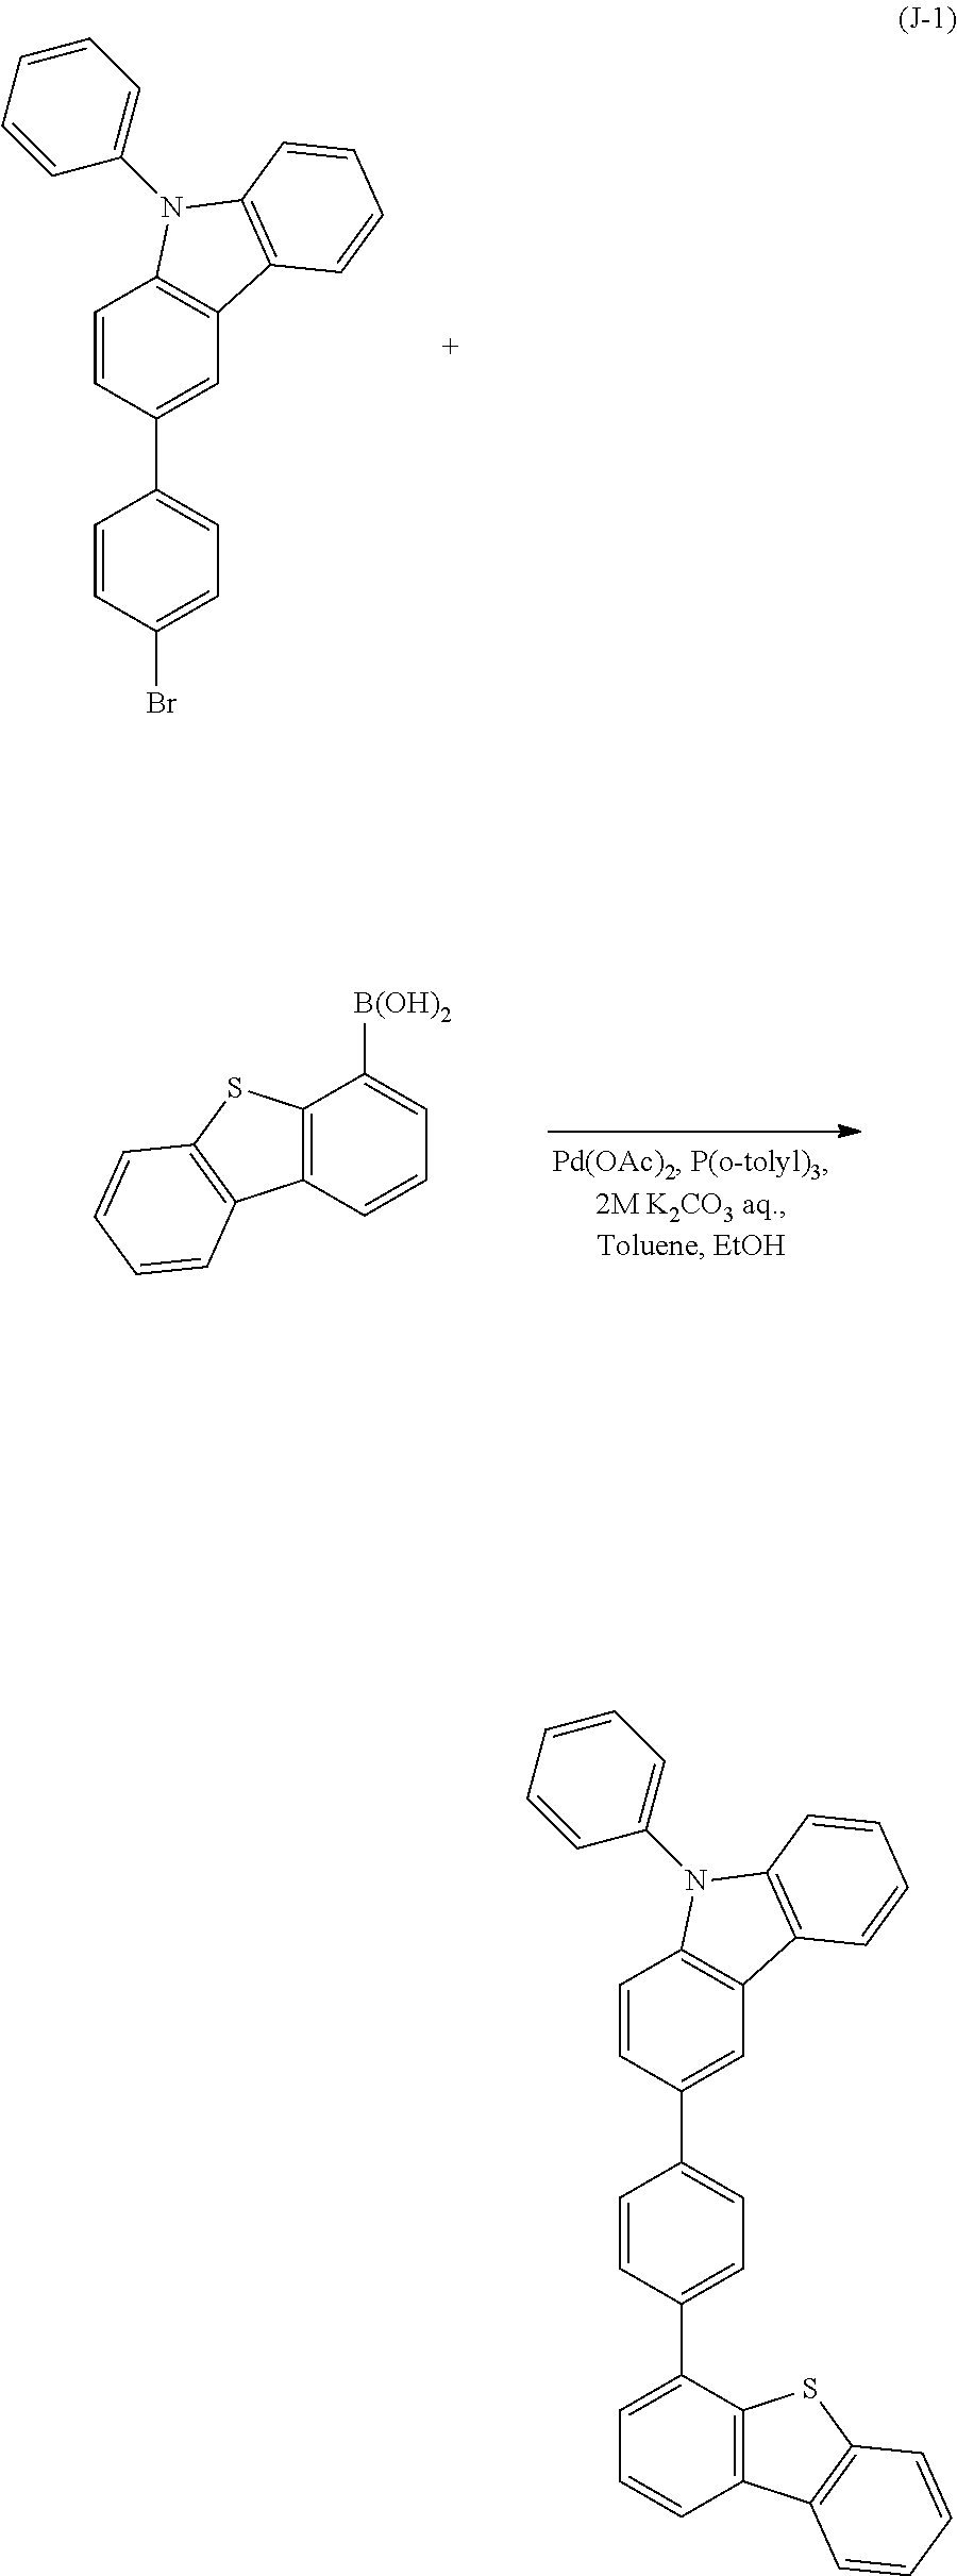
C1=C(Br)C=CC(C2=CC3=C(C=C2)N(C2=CC=CC=C2)C2=C3C=CC=C2)=C1.C12=C(C=CC=C1[B(OH)2])C1=C(S2)C=CC=C1.C1=C(C2=CC=CC3=C2SC2=C3C=CC=C2)C=CC(C2=CC3=C(C=C2)N(C2=CC=CC=C2)C2=C3C=CC=C2)=C1
